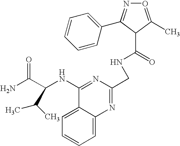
N1=C(CNC(C2C(C3=CC=CC=C3)=NO=C2C)=O)N=C(NC(C(N)=O)C(C)C)C2=CC=CC=C12
